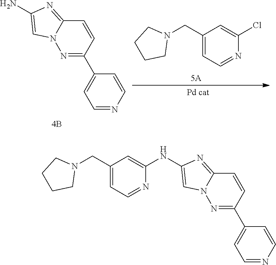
C1(C2=CC=NC=C2)=NN2C(=NC(N)=C2)C=C1.C1(CN2CCCC2)=CC=NC(Cl)=C1.C1(C2=CC=NC=C2)=NN2C(=NC(NC3=CC(CN4CCCC4)=CC=N3)=C2)C=C1
